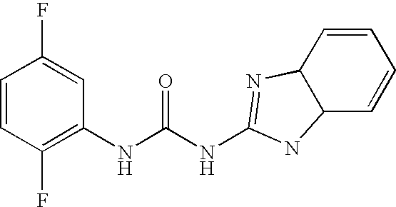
C1=CC(F)=C(NC(NC2=NC3C=CC=CC3N2)=O)C=C1F
